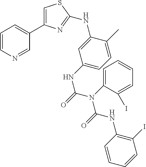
C1=CN=CC(C2=CSC(NC3=CC(NC(=O)N(C4=CC=CC=C4I)C(=O)NC4=C(I)C=CC=C4)=CC=C3C)=N2)=C1
